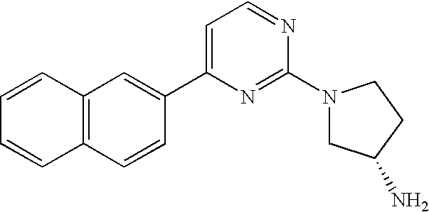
C1=CC2=C(C=C1)C=CC(C1=CC=NC(N3CC(N)CC3)=N1)=C2
